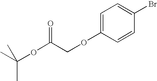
C1=C(OCC(OC(C)(C)C)=O)C=CC(Br)=C1
